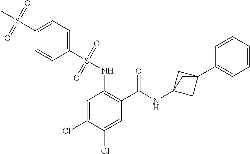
C1=C(Cl)C(Cl)=CC(C(=O)NC23CC(C4=CC=CC=C4)(C2)C3)=C1NS(C1=CC=C(S(C)(=O)=O)C=C1)(=O)=O
